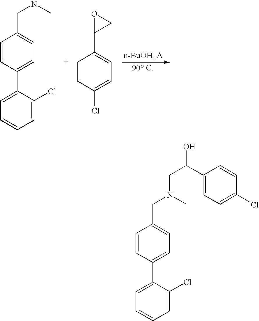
C1=C(C2=CC=C(CNC)C=C2)C(Cl)=CC=C1.C1=CC(Cl)=CC=C1C1CO1.C1=C(C2=CC=C(CN(C)CC(C3=CC=C(Cl)C=C3)O)C=C2)C(Cl)=CC=C1
